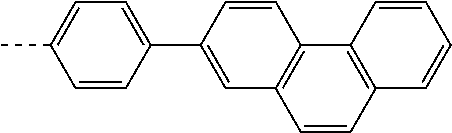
C1=CC(C2=CC3=C(C=C2)C2=C(C=C3)C=CC=C2)=CC=C1C
